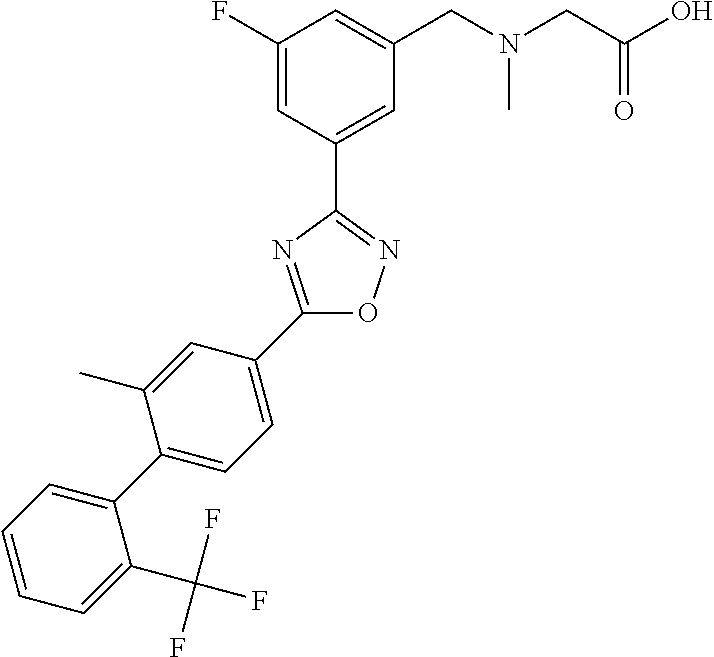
C1(F)=CC(C2=NOC(C3=CC=C(C4=CC=CC=C4C(F)(F)F)C(C)=C3)=N2)=CC(CN(CC(O)=O)C)=C1
